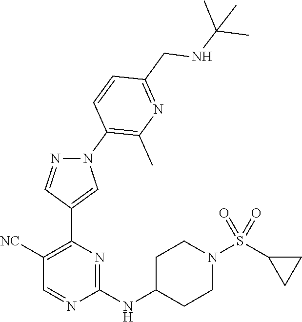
C1([NC])=C(C2=CN(C3=C(C)N=C(CNC(C)(C)C)C=C3)N=C2)N=C(NC2CCN(S(C3CC3)(=O)=O)CC2)N=C1
